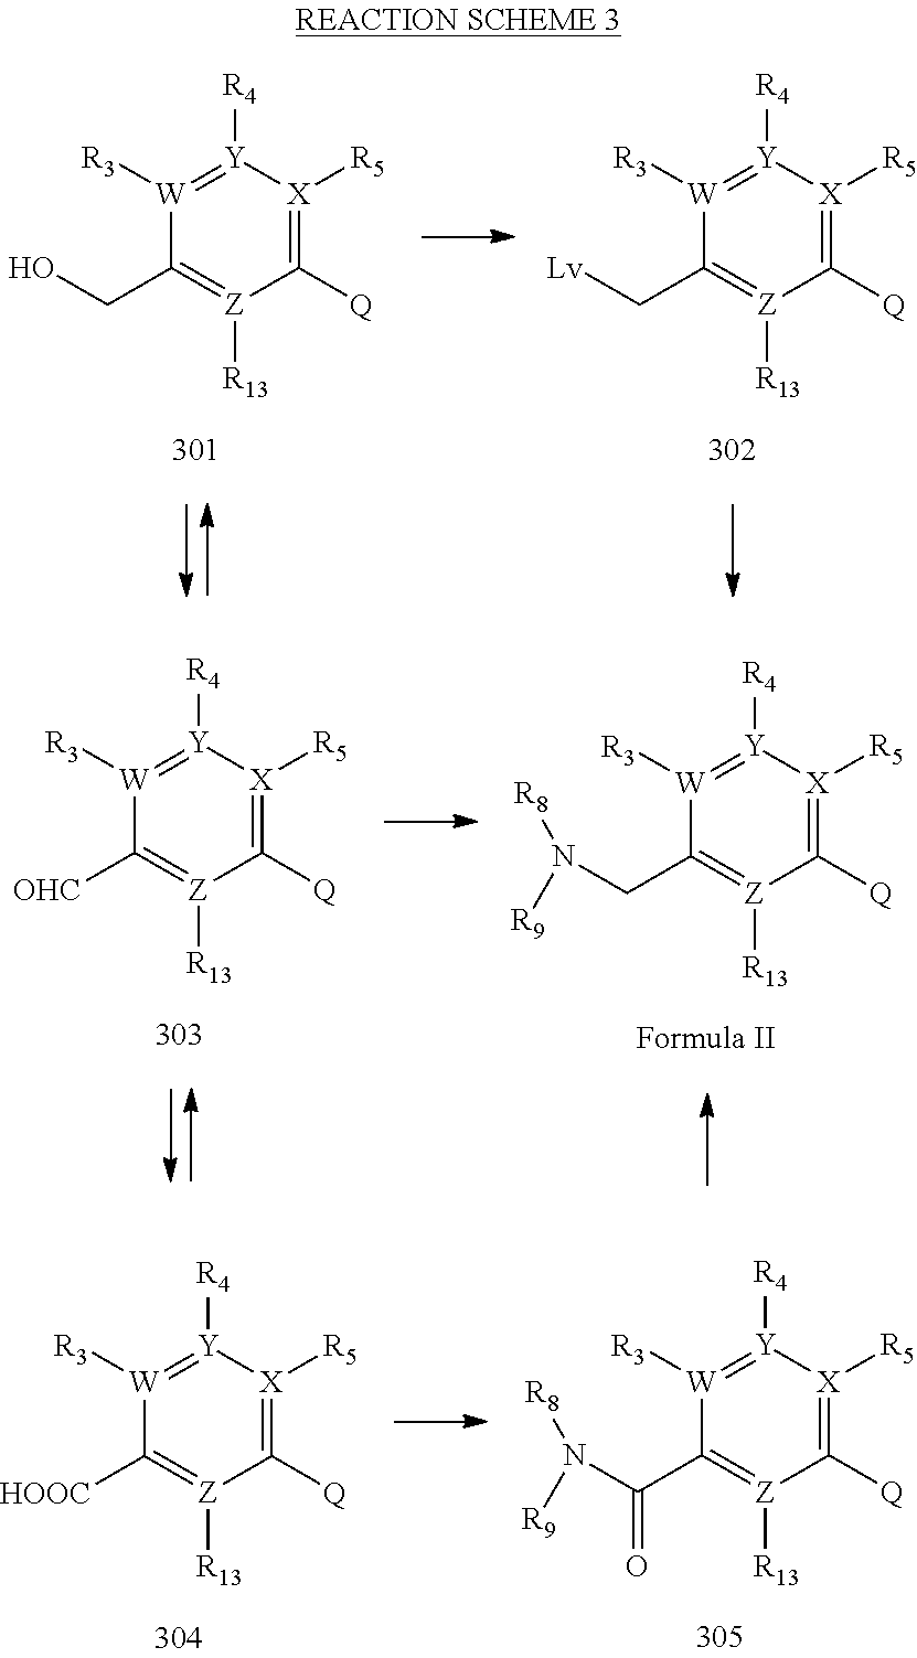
C1([Q])=[X]([R5])[Y]([R4])=[W]([R3])C(CO)=[Z]1[R13].C1([Q])=[X]([R5])[Y]([R4])=[W]([R3])C(C[Lv])=[Z]1[R13].C1([Q])=[X]([R5])[Y]([R4])=[W]([R3])C([OHC])=[Z]1[R13].C1([Q])=[X]([R5])[Y]([R4])=[W]([R3])C(CN([R9])[R8])=[Z]1[R13].C1([Q])=[X]([R5])[Y]([R4])=[W]([R3])C([HOOC])=[Z]1[R13].C1([Q])=[X]([R5])[Y]([R4])=[W]([R3])C(C(N([R9])[R8])=O)=[Z]1[R13]
